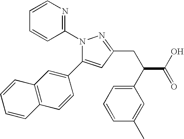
N1(C2=NC=CC=C2)N=C(CC(C(O)=O)C2=CC=CC(C)=C2)C=C1C1=CC2=C(C=C1)C=CC=C2
